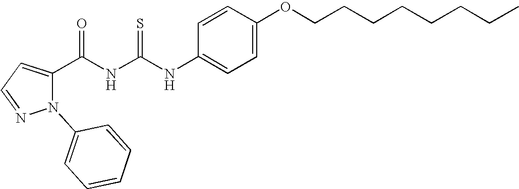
C(NC(NC1=CC=C(OCCCCCCCC)C=C1)=S)(=O)C1=CC=NN1C1=CC=CC=C1
